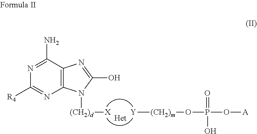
C12=C(C(N)=NC([R4])=N1)N=C(O)N2[(CH2)d][X].[Y][(CH2)m]OP(O[A])(=O)O
